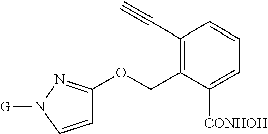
C1(C#C)=C(COC2=NN([G])C=C2)C([CONHOH])=CC=C1
